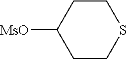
C1([MsO])CCSCC1
